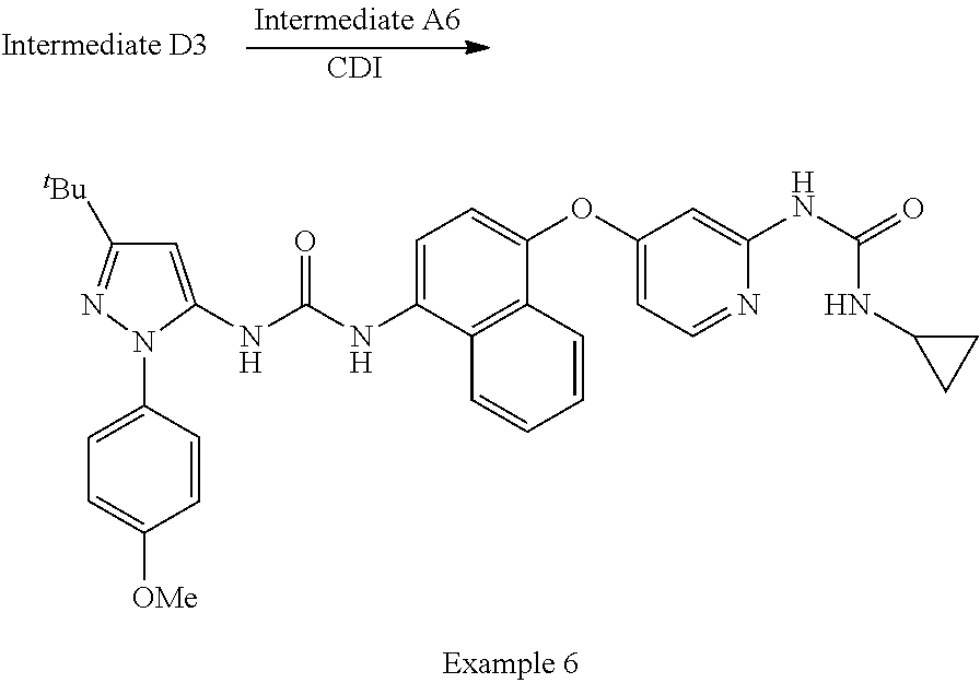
[CDI].C1=C(NC(NC2=CC=C(OC3=CC=NC(NC(=O)NC4CC4)=C3)C3=C2C=CC=C3)=O)N(C2=CC=C([OMe])C=C2)N=C1[tBu]
